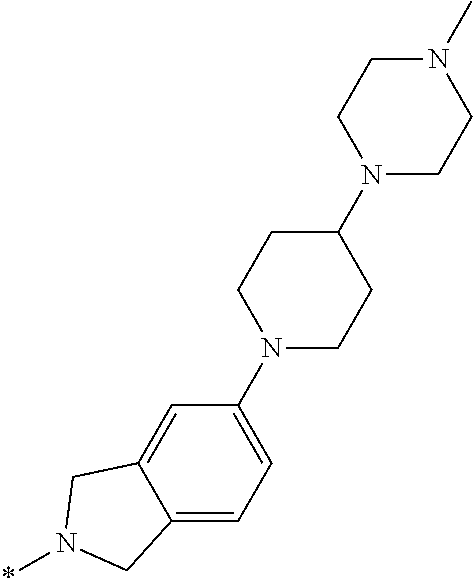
C1(N2CCC(N3CCN(C)CC3)CC2)=CC=C2C(=C1)CN(*)C2
